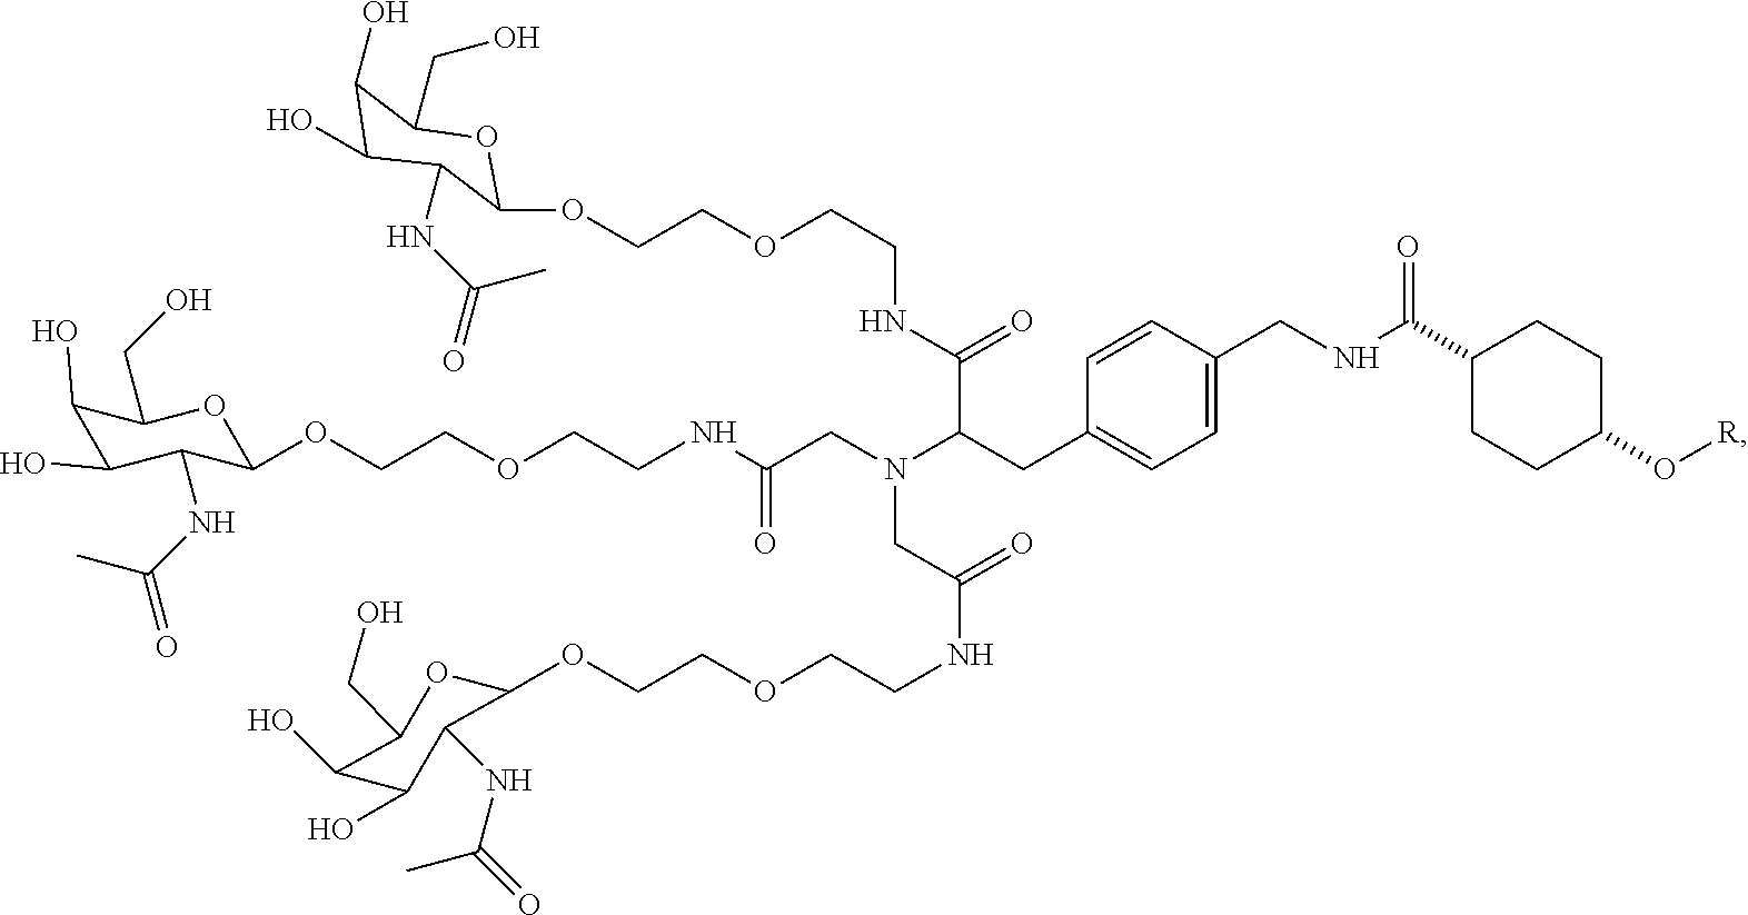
C1(O)C(O)C(NC(=O)C)C(OCCOCCNC(=O)C(N(CC(NCCOCCOC2OC(CO)C(O)C(O)C2NC(=O)C)=O)CC(NCCOCCOC2C(NC(=O)C)C(O)C(O)C(CO)O2)=O)CC2=CC=C(CNC(C3CCC(O[R])CC3)=O)C=C2)OC1CO
